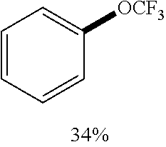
C1=CC=CC([OCF3])=C1
